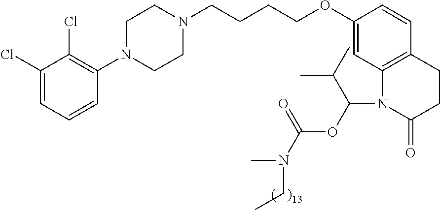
C1(Cl)=CC=CC(N2CCN(CCCCOC3=CC4=C(C=C3)CCC(=O)N4C(OC(N(C)CC)=O)C(C)C)CC2)=C1Cl
